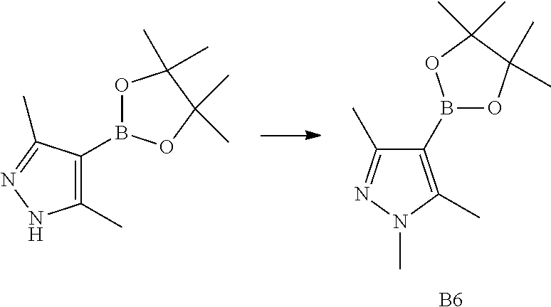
C1(B2OC(C)(C)C(C)(C)O2)=C(C)N(C)N=C1C.[B6].C1(C)=C(B2OC(C)(C)C(C)(C)O2)C(C)=NN1
